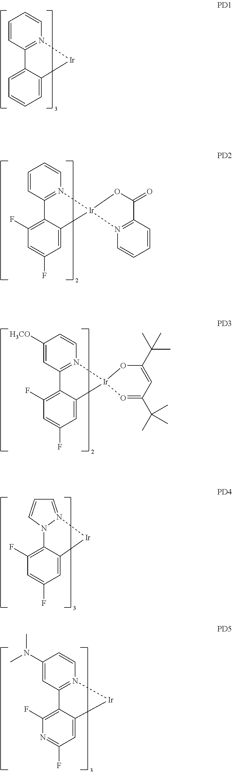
C1=CC2=N(C=C1)[Ir]C1=CC=CC=C21.C1=CC2=N(C=C1)[Ir]1(C3=CC(F)=CC(F)=C23)N2=C(C=CC=C2)C(=O)O1.C1([H3CO])=CC2=N(C=C1)[Ir]1(C3=CC(F)=CC(F)=C23)O=C(C(C)(C)C)C=C(C(C)(C)C)O1.C1=C2C(=C(F)C=C1F)N1N(=CC=C1)[Ir]2.C1=C2C(=C(F)N=C1F)C1=N([Ir]2)C=CC(N(C)C)=C1
